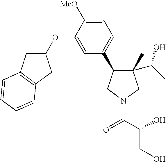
C1(C)(C(O)C)C(C2=CC=C([MeO])C(OC3CC4=C(C3)C=CC=C4)=C2)CN(C(=O)C(O)CO)C1
